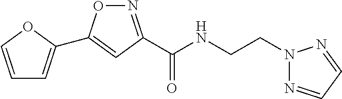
C1=COC(C2=CC(C(NCCN3N=CC=N3)=O)=NO2)=C1
